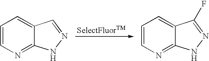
C1=CN=C2C(=C1)C=NN2.C1=CN=C2C(=C1)C(F)=NN2
